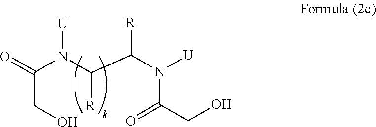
C(N(C(C(N([U])C(CO)=O)[R])[R])[U])(=O)CO
